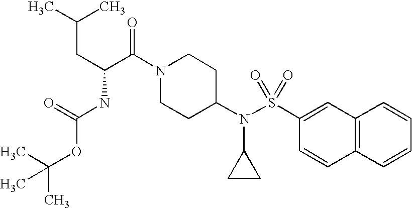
C(N1CCC(N(S(C2=CC3=C(C=C2)C=CC=C3)(=O)=O)C2CC2)CC1)(=O)C(CC(C)C)NC(=O)OC(C)(C)C
